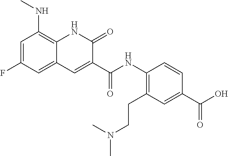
C(=O)(C1=CC2=CC(F)=CC(NC)=C2NC1=O)NC1=C(CCN(C)C)C=C(C(O)=O)C=C1
